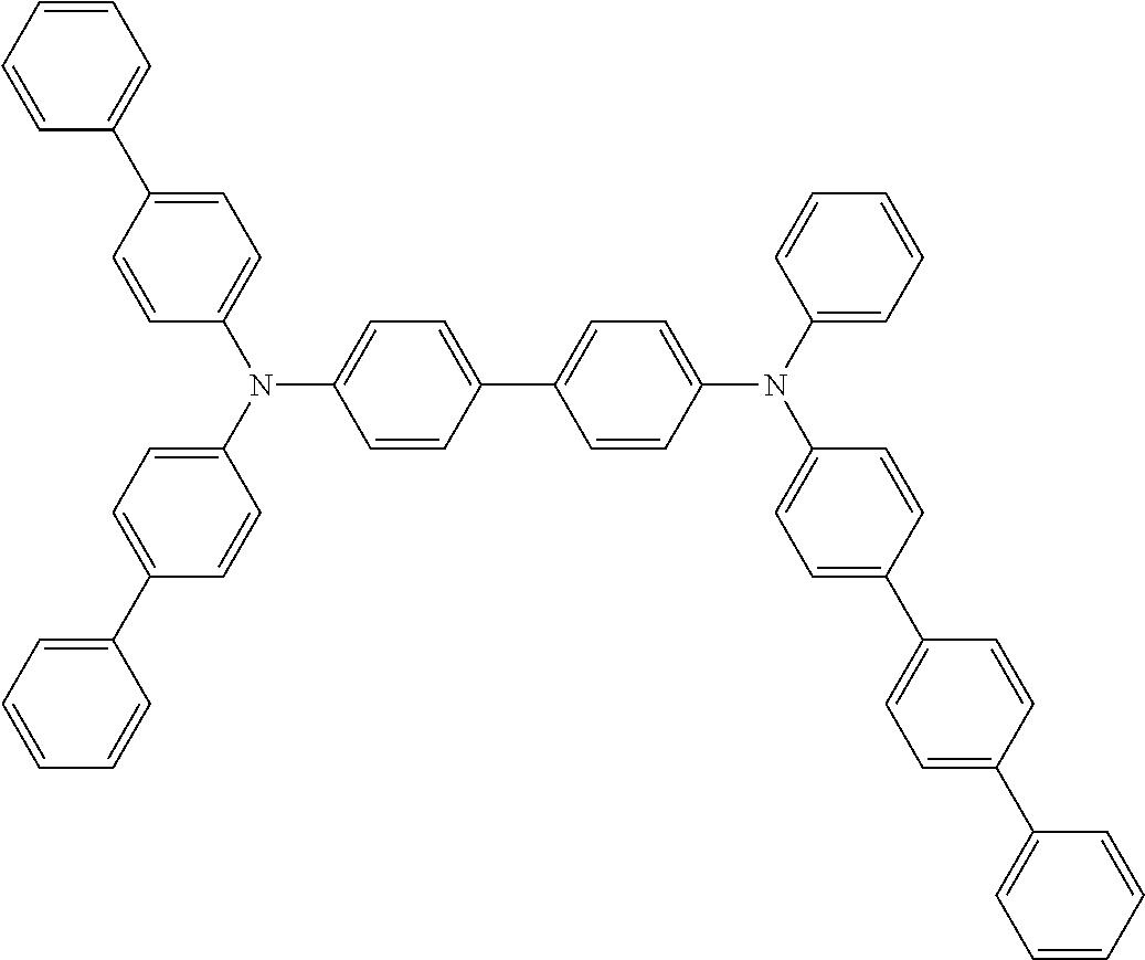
N(C1=CC=C(C2=CC=C(N(C3=CC=C(C4=CC=C(C5=CC=CC=C5)C=C4)C=C3)C3=CC=CC=C3)C=C2)C=C1)(C1=CC=C(C2=CC=CC=C2)C=C1)C1=CC=C(C2=CC=CC=C2)C=C1
